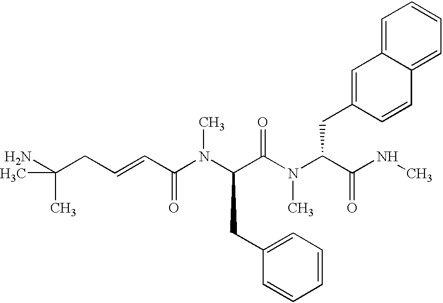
NC(CC=CC(N(C(C(N(C(C(NC)=O)CC1=CC2=CC=CC=C2C=C1)C)=O)CC1=CC=CC=C1)C)=O)(C)C
